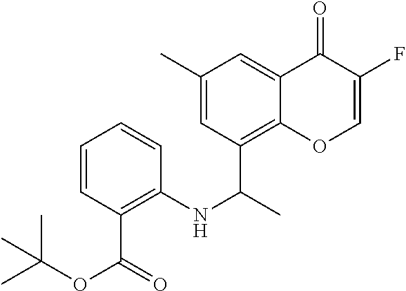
C1=C(C)C=C2C(=O)C(F)=COC2=C1C(NC1=C(C(OC(C)(C)C)=O)C=CC=C1)C
